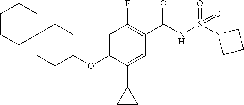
C1=C(OC2CCC3(CC2)CCCCC3)C(C2CC2)=CC(C(NS(=O)(=O)N2CCC2)=O)=C1F
